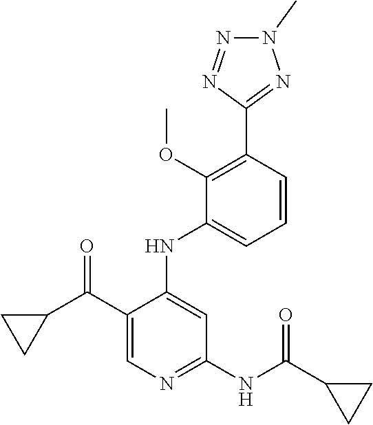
C1(C(C2CC2)=O)=CN=C(NC(C2CC2)=O)C=C1NC1=CC=CC(C2=NN(C)N=N2)=C1OC
